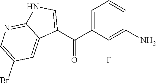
C1=C(C(C2=CNC3=NC=C(Br)C=C23)=O)C(F)=C(N)C=C1
